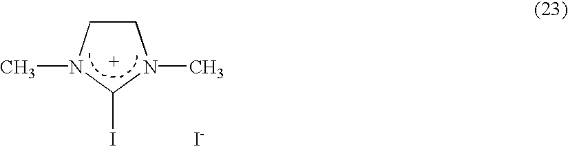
C1(I)N(C)CCN1C.[I-]
